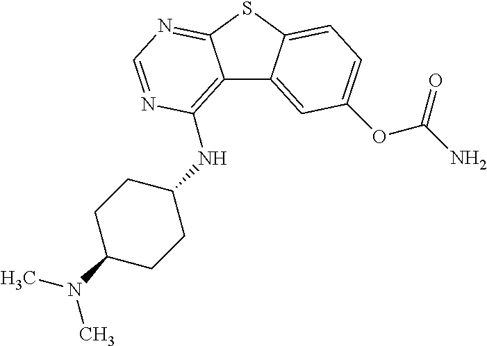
C12=C(NC3CCC(N(C)C)CC3)N=CN=C1SC1=CC=C(OC(N)=O)C=C21
